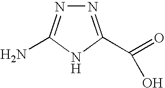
N1=C(C(=O)O)NC(N)=N1
